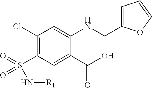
C1(Cl)=C(S(=O)(=O)N[R1])C=C(C(=O)O)C(NCC2=CC=CO2)=C1
